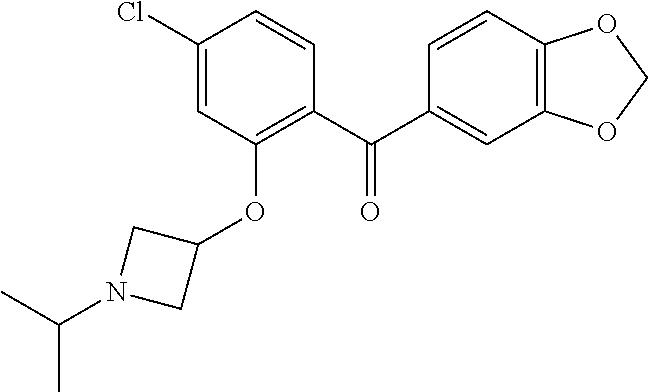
C1(C(C2=C(OC3CN(C(C)C)C3)C=C(Cl)C=C2)=O)=CC2=C(C=C1)OCO2
